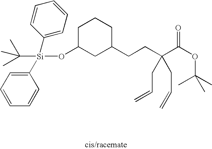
O(C1CC(CCC(C(OC(C)(C)C)=O)(CC=C)CC=C)CCC1)[Si](C1=CC=CC=C1)(C1=CC=CC=C1)C(C)(C)C
